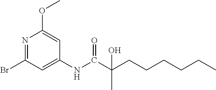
N1=C(Br)C=C(NC(C(CCCCCC)(C)O)=O)C=C1OC
